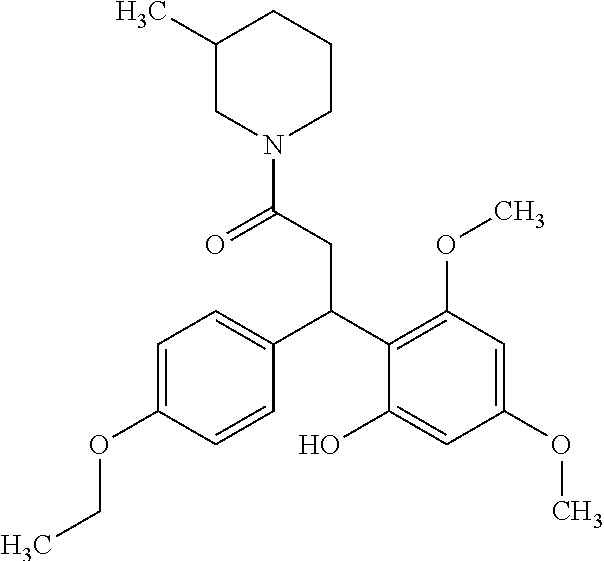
C(C1=CC=C(OCC)C=C1)(C1=C(OC)C=C(OC)C=C1O)CC(=O)N1CCCC(C)C1
